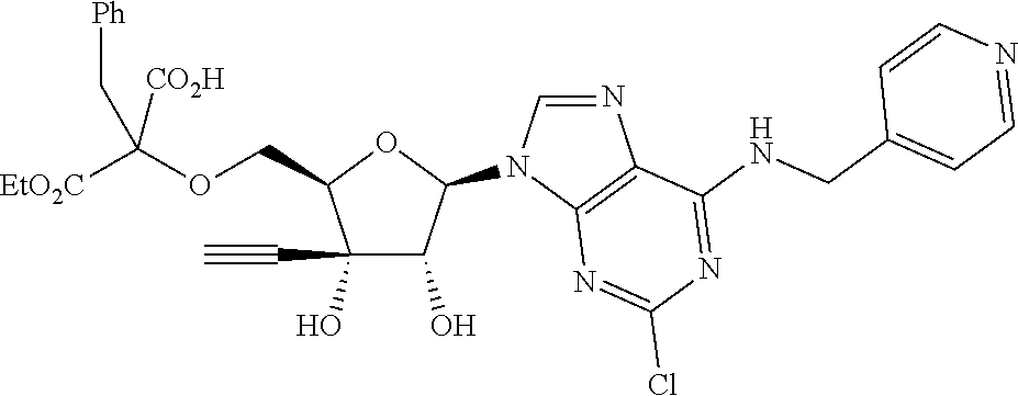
C1(O)(C#C)C(O)C(N2C=NC3=C2N=C(Cl)N=C3NCC2=CC=NC=C2)OC1COC([EtO2C])([CO2H])C[Ph]
